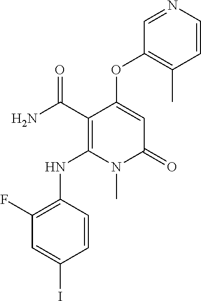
C1(F)=C(NC2=C(C(N)=O)C(OC3=C(C)C=CN=C3)=CC(=O)N2C)C=CC(I)=C1
